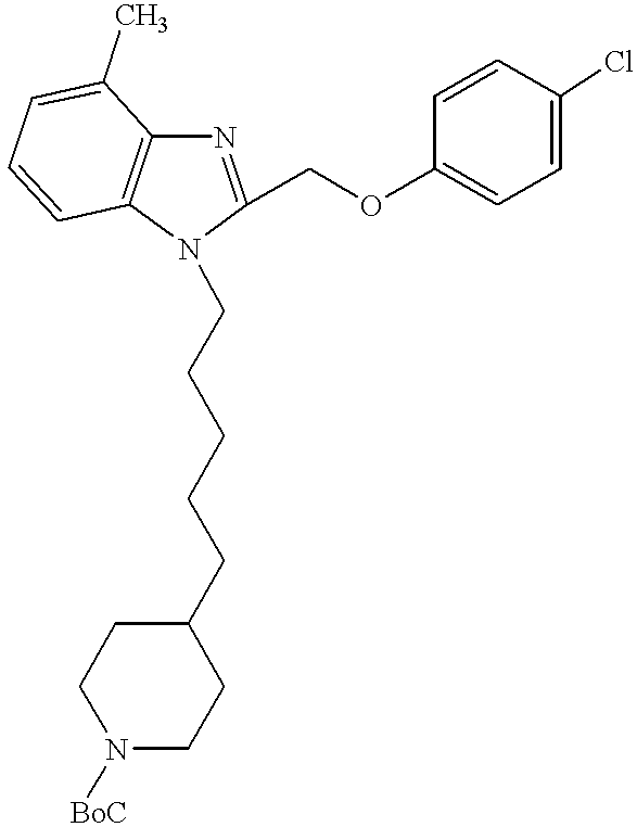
N1=C(COC2=CC=C(Cl)C=C2)N(CCCCCC2CCN([BoC])CC2)C2=C1C(C)=CC=C2
